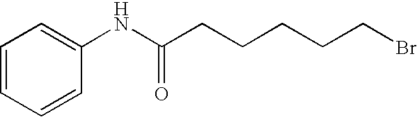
C1=CC=CC(NC(CCCCCBr)=O)=C1
